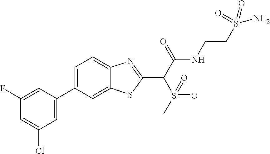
C1=C(C2=CC(Cl)=CC(F)=C2)C=C2C(=C1)N=C(C(C(NCCS(N)(=O)=O)=O)S(=O)(=O)C)S2
